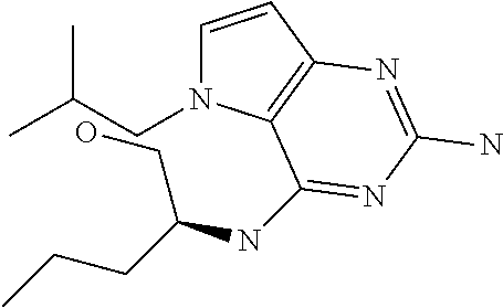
C1=CC2=C(N1CC(C)C)C(NC(CO)CCC)=NC(N)=N2
